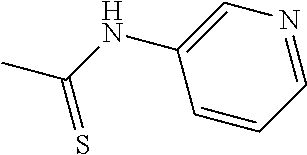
CC(NC1=CN=CC=C1)=S
